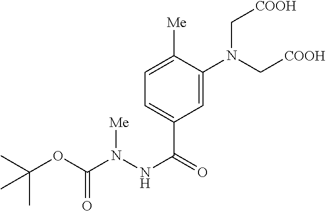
C1=C(N(C[COOH])C[COOH])C([Me])=CC=C1C(=O)NN(C(OC(C)(C)C)=O)[Me]
